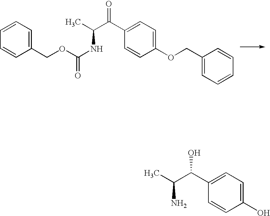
C1=CC=C(COC(NC(C(C2=CC=C(OCC3=CC=CC=C3)C=C2)=O)C)=O)C=C1.NC(C(C1=CC=C(O)C=C1)O)C
